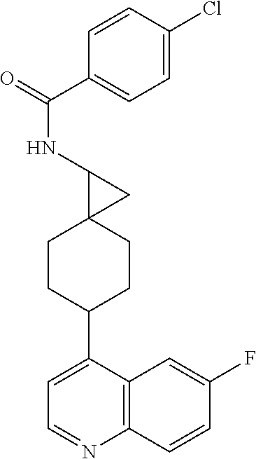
C1(C(NC2C3(C2)CCC(C2=CC=NC4=C2C=C(F)C=C4)CC3)=O)=CC=C(Cl)C=C1
